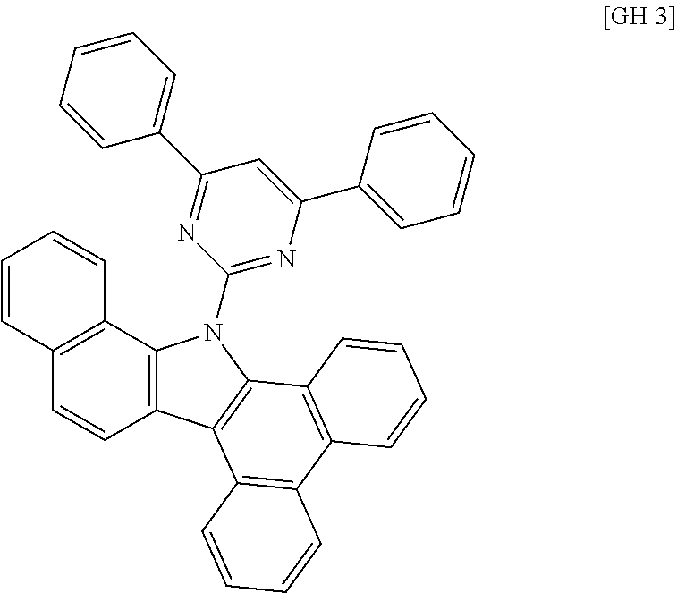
C12=C(C3=C(N1C1=NC(C4=CC=CC=C4)=CC(C4=CC=CC=C4)=N1)C1=C(C4=C3C=CC=C4)C=CC=C1)C=CC1=C2C=CC=C1
